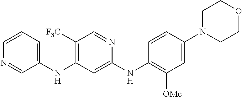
C1=CN=CC(NC2=C([F3C])C=NC(NC3=C([OMe])C=C(N4CCOCC4)C=C3)=C2)=C1
